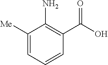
C1([Me])=CC=CC(C(O)=O)=C1N
